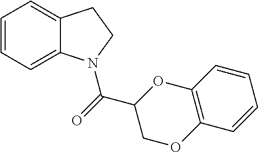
C1=CC=C2C(=C1)CCN2C(=O)C1OC2=C(OC1)C=CC=C2
